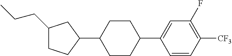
C1(CCC)CCC(C2CCC(C3=CC(F)=C([CF3])C=C3)CC2)C1
